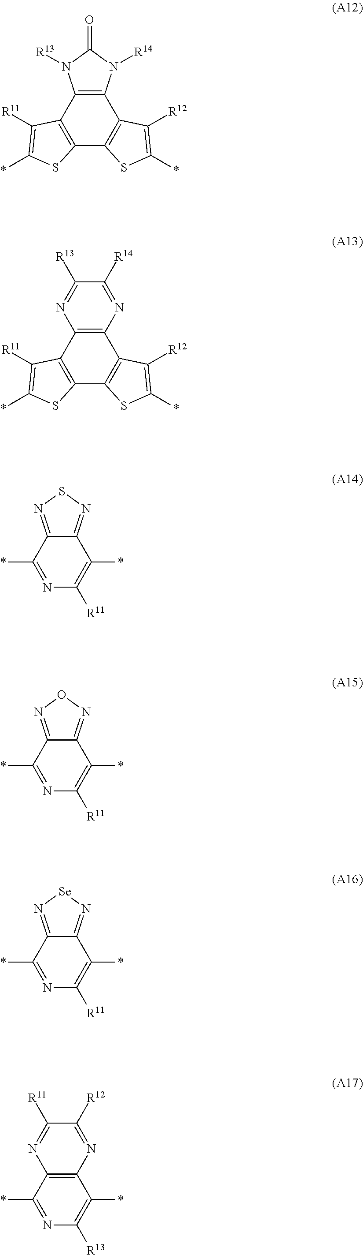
C12=C(C3=C(C4=C1SC(*)=C4[R12])N([R14])C(=O)N3[R13])C([R11])=C(*)S2.C12=C(C3=C(C4=C1SC(*)=C4[R12])N=C([R14])C([R13])=N3)C([R11])=C(*)S2.C12=NSN=C1C(*)=C([R11])N=C2*.C12=NON=C1C(*)=C([R11])N=C2*.C12=N[Se]N=C1C(*)=C([R11])N=C2*.C12=C(C(*)=C([R13])N=C1*)N=C([R12])C([R11])=N2
